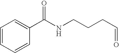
C1=CC=CC(C(NCCCC=O)=O)=C1
